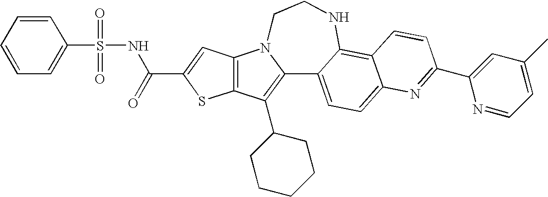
C12=C(C=C(C(NS(C3=CC=CC=C3)(=O)=O)=O)S1)N1C(=C2C2CCCCC2)C2=CC=C3C(=C2NCC1)C=CC(C1=CC(C)=CC=N1)=N3
